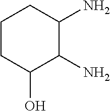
C1CC(O)C(N)C(N)C1
